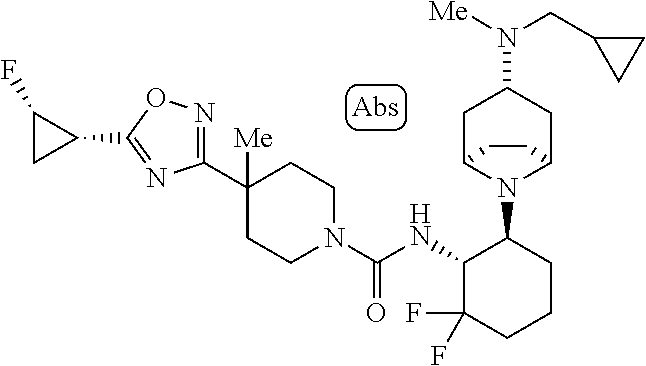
C1(C2([Me])CCN(C(NC3C(F)(F)CCCC3N3C4CC(N([Me])CC5CC5)CC3CC4)=O)CC2)=NOC(C2CC2F)=N1
